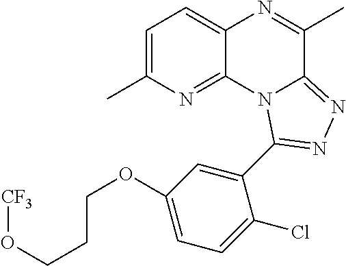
C1=C(C)N=C2C(=C1)N=C(C)C1=NN=C(C3=CC(OCCCO[CF3])=CC=C3Cl)N21
